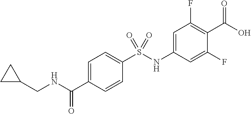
OC(=O)C1=C(F)C=C(NS(C2=CC=C(C(NCC3CC3)=O)C=C2)(=O)=O)C=C1F
